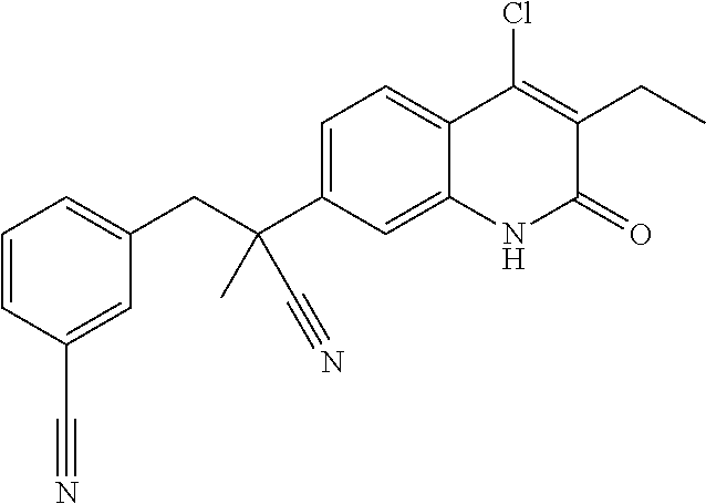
C(C1=CC=CC(C#N)=C1)C(C1=CC=C2C(=C1)NC(=O)C(CC)=C2Cl)(C)C#N
